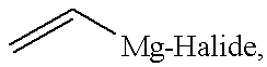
C=C[Mg-Halide]
